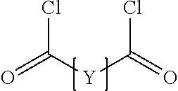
O=C([Y]C(=O)Cl)Cl
